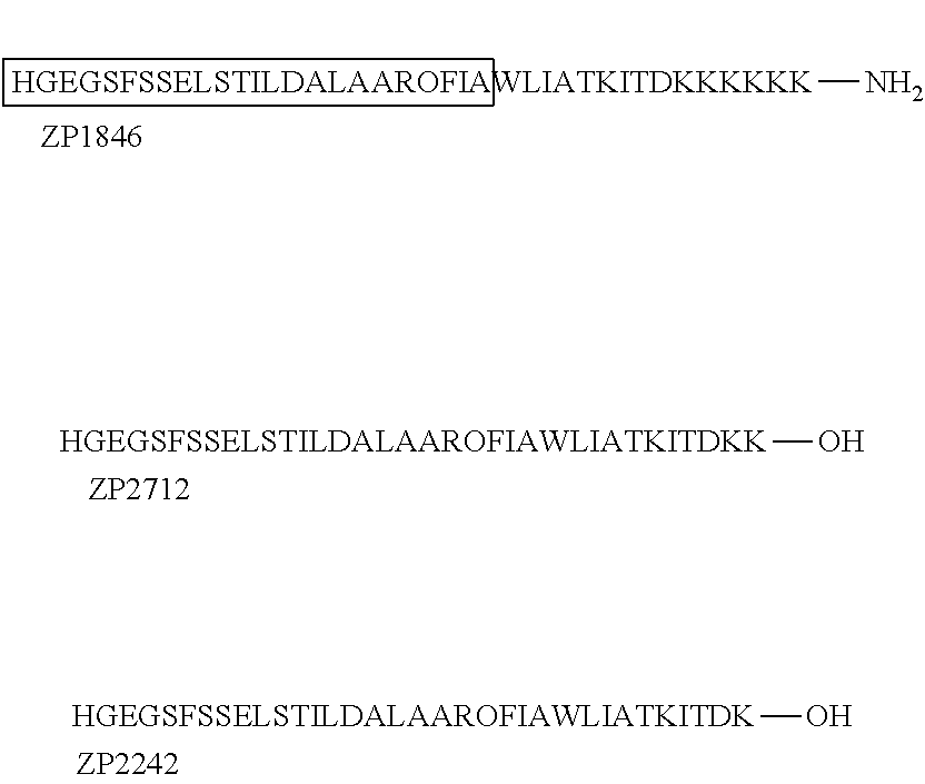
[HGEGSFSSELSTILDALAAROFIAWLIATKITDKKKKKK]N.[HGEGSFSSELSTILDALAAROFIAWLIATKITDKK]O.[HGEGSFSSELSTILDALAAROFIAWLIATKITDK]O
